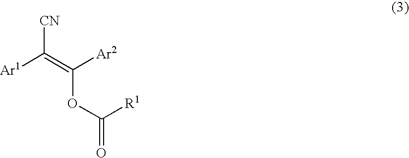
[Ar1]C(=C([Ar2])OC(=O)[R1])[CN]
